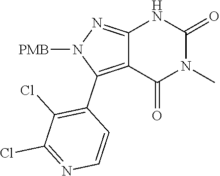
C12=NN([PMB])C(C3=C(Cl)C(Cl)=NC=C3)=C1C(=O)N(C)C(=O)N2
